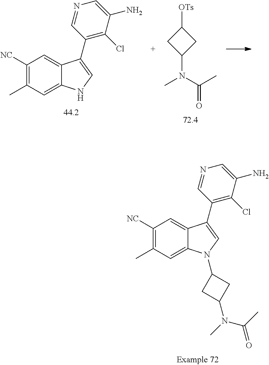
[OTs]C1CC(N(C(C)=O)C)C1.C1([NC])=C(C)C=C2C(=C1)C(C1=C(Cl)C(N)=CN=C1)=CN2.C1([NC])=C(C)C=C2C(=C1)C(C1=C(Cl)C(N)=CN=C1)=CN2C1CC(N(C)C(C)=O)C1
